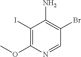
C1(I)=C(OC)N=CC(Br)=C1N
